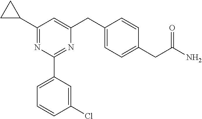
C1=C(C2=NC(CC3=CC=C(CC(N)=O)C=C3)=CC(C3CC3)=N2)C=C(Cl)C=C1
